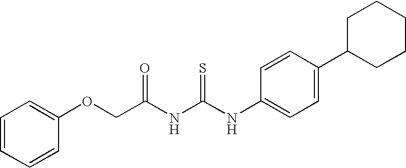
C1=CC=CC(OCC(NC(NC2=CC=C(C3CCCCC3)C=C2)=S)=O)=C1
